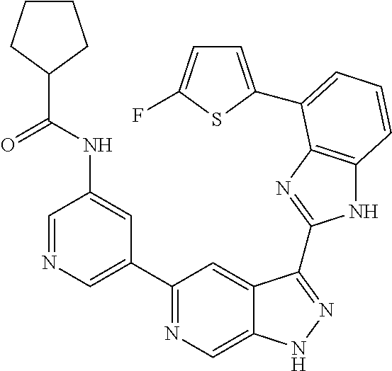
C1=NC=C(C2=NC=C3C(=C2)C(C2=NC4=C(N2)C=CC=C4C2=CC=C(F)S2)=NN3)C=C1NC(=O)C1CCCC1
